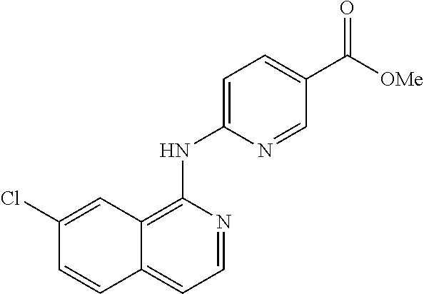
C1=NC(NC2=CC=C(C([OMe])=O)C=N2)=C2C(=C1)C=CC(Cl)=C2
